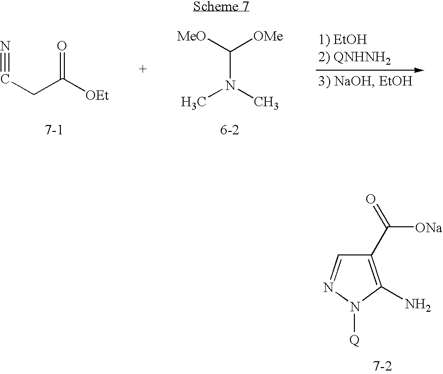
[MeO]C(N(C)C)[OMe].N#CCC(=O)[OEt].C1(C([ONa])=O)=C(N)N([Q])N=C1
